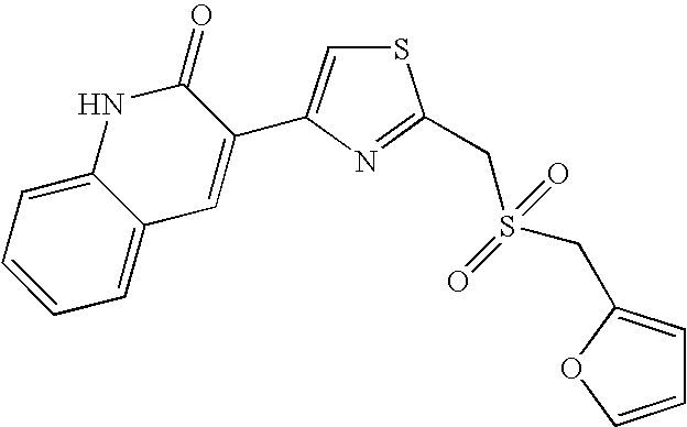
C(S(=O)(=O)CC1=NC(C2=CC3=CC=CC=C3NC2=O)=CS1)C1=CC=CO1
